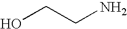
OCCN
